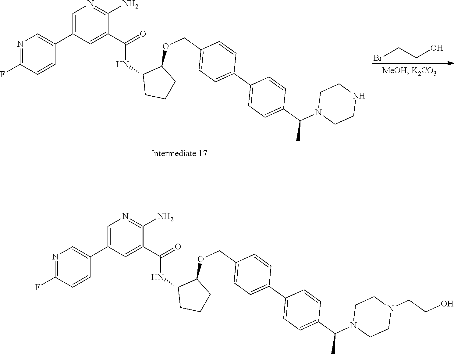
C1=C(C2=CN=C(F)C=C2)C=C(C(=O)NC2CCCC2OCC2=CC=C(C3=CC=C(C(N4CCNCC4)C)C=C3)C=C2)C(N)=N1.BrCCO.C1=C(C2=CN=C(F)C=C2)C=C(C(=O)NC2CCCC2OCC2=CC=C(C3=CC=C(C(N4CCN(CCO)CC4)C)C=C3)C=C2)C(N)=N1
